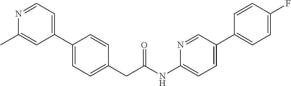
C1(C2=CC=C(CC(NC3=CC=C(C4=CC=C(F)C=C4)C=N3)=O)C=C2)=CC=NC(C)=C1
